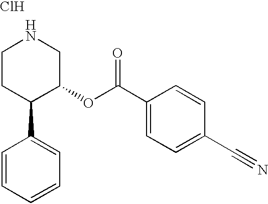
C1CC(C2=CC=CC=C2)C(OC(C2=CC=C(C#N)C=C2)=O)CN1.Cl
